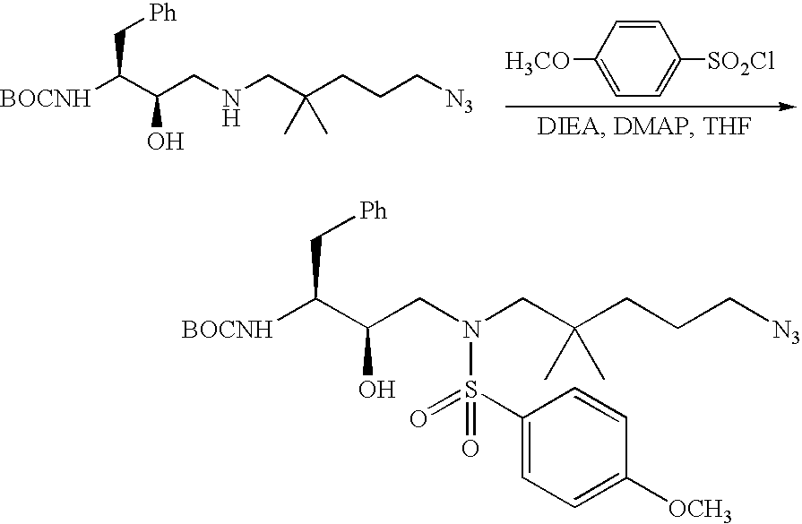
[BOCNH]C(C(CNCC(C)(CCC[N3])C)O)C[Ph].C1=CC([H3CO])=CC=C1[SO2Cl].[BOCNH]C(C(CN(CC(C)(CCC[N3])C)S(C1=CC=C([OCH3])C=C1)(=O)=O)O)C[Ph]
